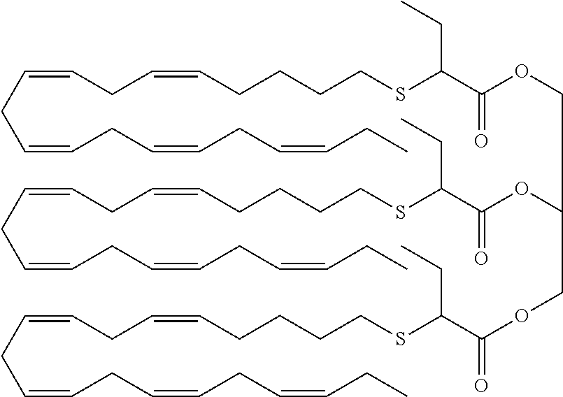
C(CC=CCC=CCC=CCC)=CCC=CCCCCSC(CC)C(=O)OCC(OC(C(SCCCCC=CCC=CCC=CCC=CCC=CCC)CC)=O)COC(C(SCCCCC=CCC=CCC=CCC=CCC=CCC)CC)=O
